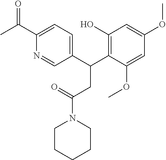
C1(C(C2=C(O)C=C(OC)C=C2OC)CC(N2CCCCC2)=O)=CC=C(C(=O)C)N=C1
